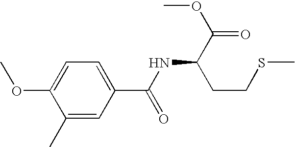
C1=C(OC)C(C)=CC(C(=O)NC(CCSC)C(OC)=O)=C1
